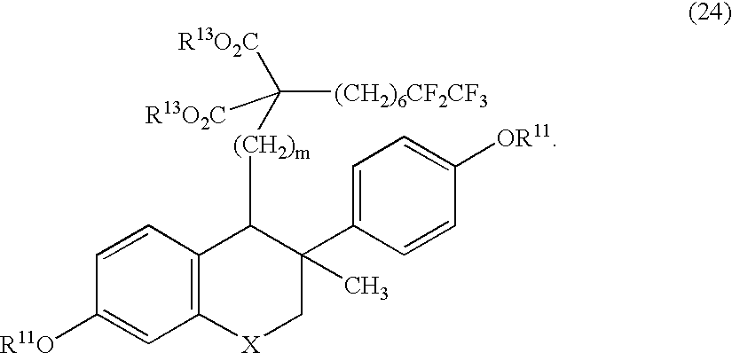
C12=C(C=CC([R11O])=C1)C([(CH2)m]C([R13O2C])([(CH2)6CF2CF3])[R13O2C])C(C1=CC=C([OR11])C=C1)(C)C[X]2
